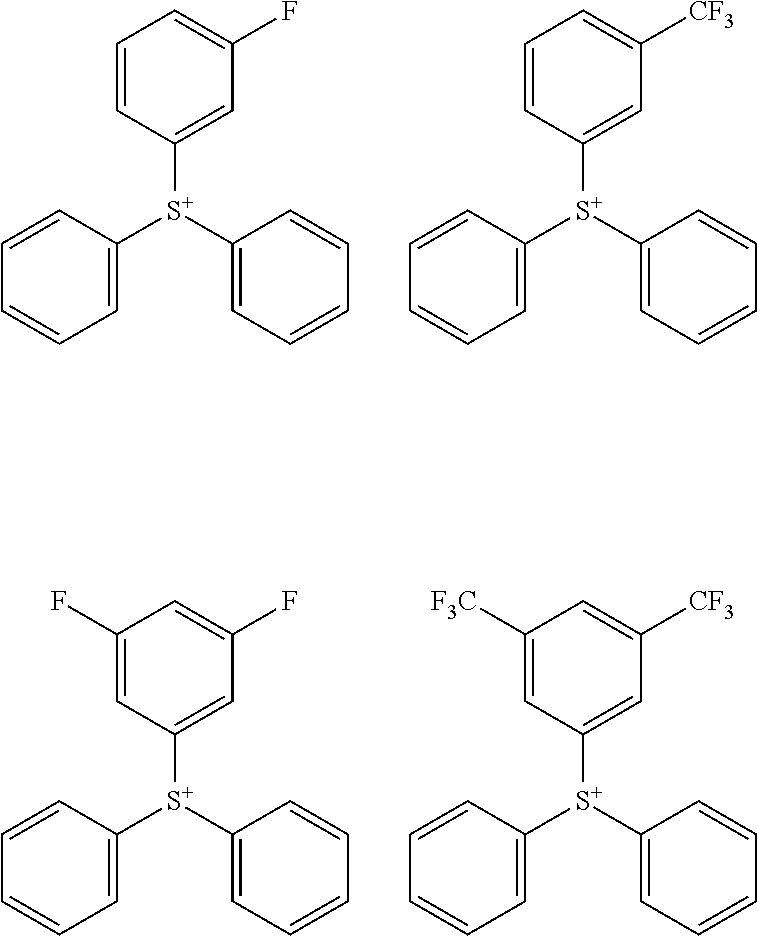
C1=CC([S+](C2=CC=CC=C2)C2=CC(F)=CC=C2)=CC=C1.C1=CC([S+](C2=CC=CC=C2)C2=CC([CF3])=CC=C2)=CC=C1.C1=CC([S+](C2=CC=CC=C2)C2=CC(F)=CC(F)=C2)=CC=C1.C1=CC([S+](C2=CC=CC=C2)C2=CC([CF3])=CC([F3C])=C2)=CC=C1
